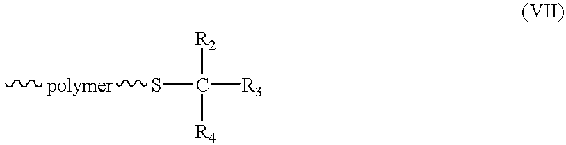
S(C([R2])([R4])[R3])[polymer]C
